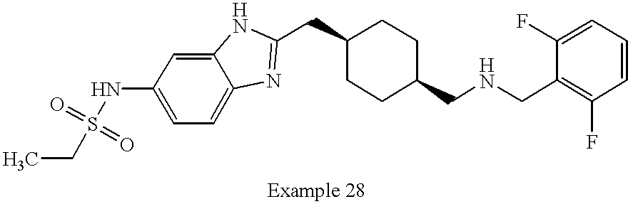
C1(NS(CC)(=O)=O)=CC=C2C(=C1)NC(CC1CCC(CNCC3=C(F)C=CC=C3F)CC1)=N2
